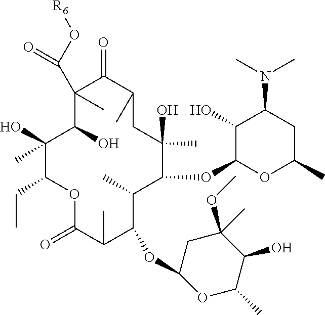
C1(C)(C(O[R6])=O)C(O)C(O)(C)C(CC)OC(=O)C(C)C(OC2CC(OC)(C)C(O)C(C)O2)C(C)C(OC2OC(C)CC(N(C)C)C2O)C(C)(O)CC(C)C1=O
